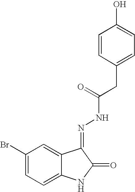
C12=CC(Br)=CC=C1NC(=O)C2=NNC(=O)CC1=CC=C(O)C=C1
